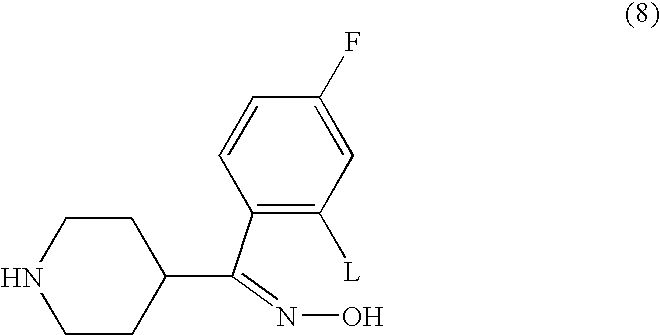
C1C(C(C2=C([L])C=C(F)C=C2)=NO)CCNC1
